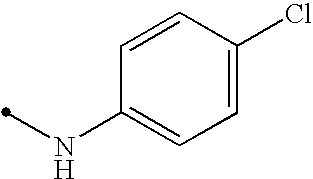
N(C1=CC=C(Cl)C=C1)C
